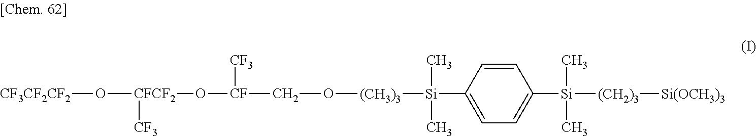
C1=CC([Si]([(CH3)3]OC[CF](O[CFCF2](O[CF3CF2CF2])[CF3])[CF3])(C)C)=CC=C1[Si]([(CH2)3][Si(OCH3)3])(C)C
